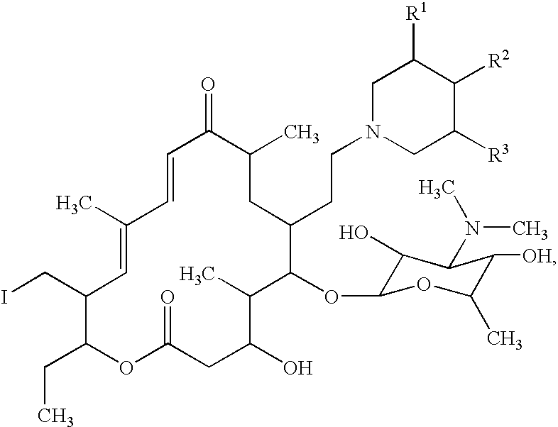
ICC1C(CC)OC(=O)CC(O)C(C)C(OC2C(O)C(N(C)C)C([OH])C(C)O2)C(CCN2CC([R3])C([R2])C([R1])C2)CC(C)C(=O)C=CC(C)=C1
